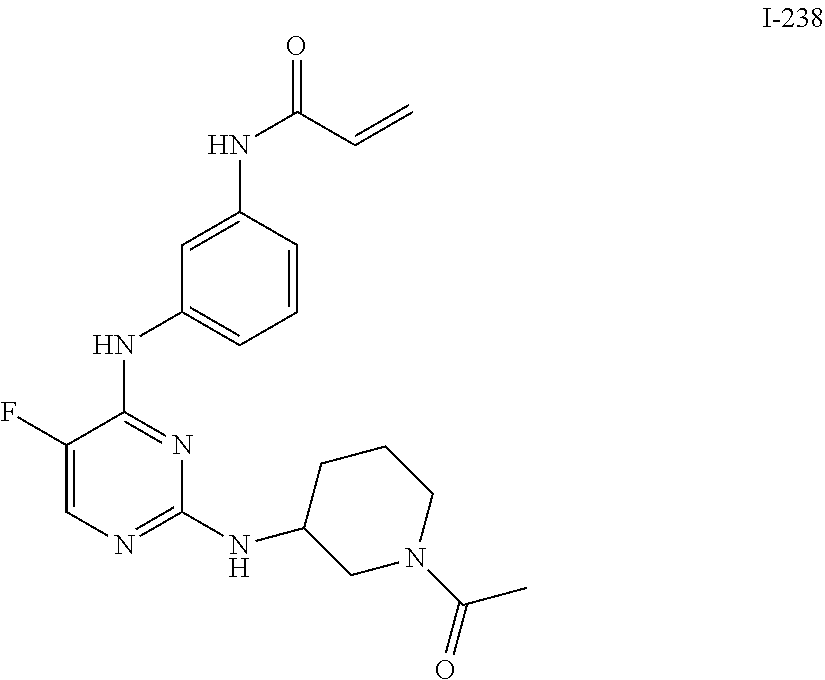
C1(NC(C=C)=O)=CC(NC2=NC(NC3CN(C(C)=O)CCC3)=NC=C2F)=CC=C1
